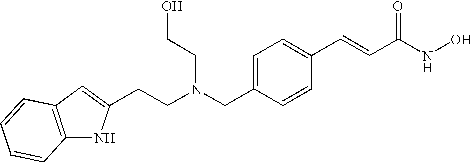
C1=C(CN(CCO)CCC2=CC3=C(N2)C=CC=C3)C=CC(C=CC(NO)=O)=C1
